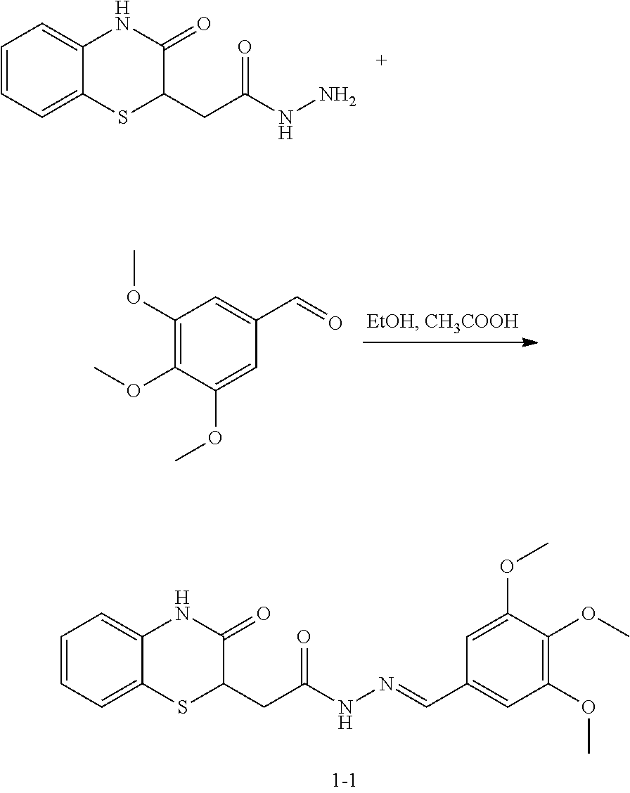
C1=CC=C2C(=C1)NC(=O)C(CC(NN)=O)S2.C1(OC)=C(OC)C(OC)=CC(C=O)=C1.C1=CC=C2C(=C1)NC(=O)C(CC(NN=CC1=CC(OC)=C(OC)C(OC)=C1)=O)S2
